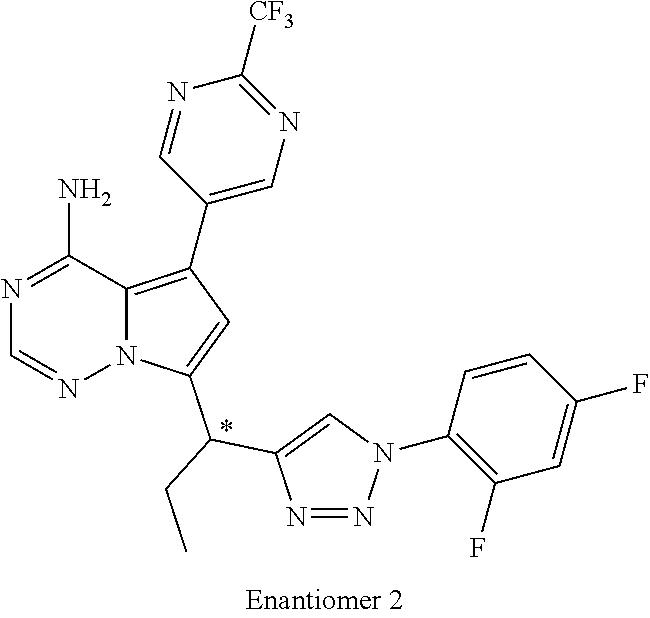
N1=C(N)C2=C(C3=CN=C([CF3])N=C3)C=C(C(C3=CN(C4=C(F)C=C(F)C=C4)N=N3)CC)N2N=C1
